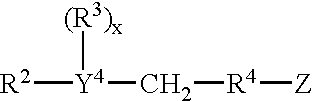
[R2][Y4]([(R3)x])C[R4][Z]
